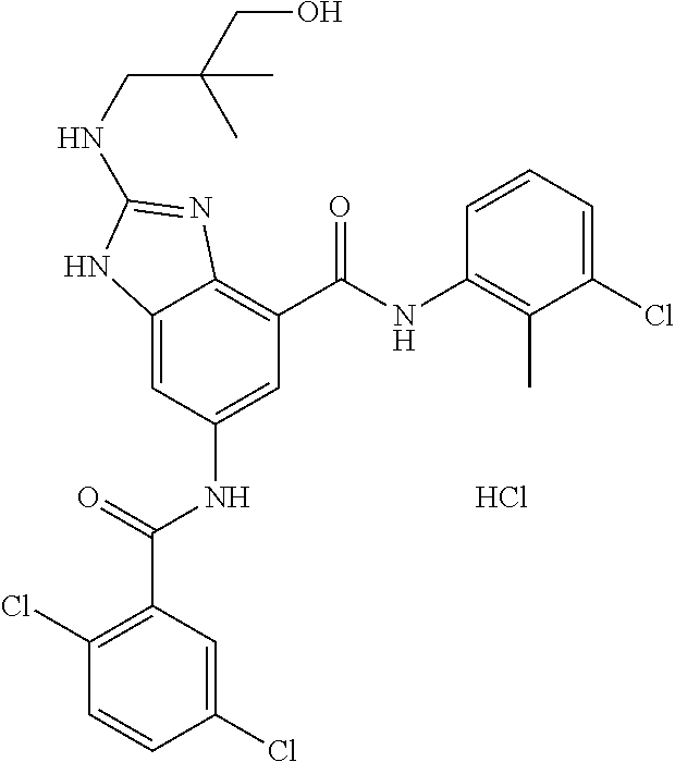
C12=CC(NC(C3=C(Cl)C=CC(Cl)=C3)=O)=CC(C(NC3=C(C)C(Cl)=CC=C3)=O)=C1N=C(NCC(CO)(C)C)N2.Cl
